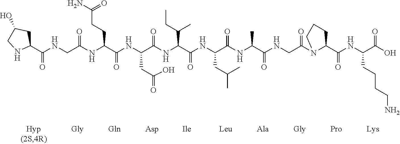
C1(C(NCC(NC(C(NC(C(NC(C(NC(C(NC(C(NCC(N2C(C(NC(C(O)=O)CCCCN)=O)CCC2)=O)=O)C)=O)CC(C)C)=O)C(C)CC)=O)CC(O)=O)=O)CCC(N)=O)=O)=O)CC(O)CN1
